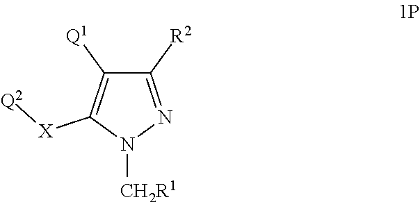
C1([Q1])=C([X][Q2])N([CH2R1])N=C1[R2]
